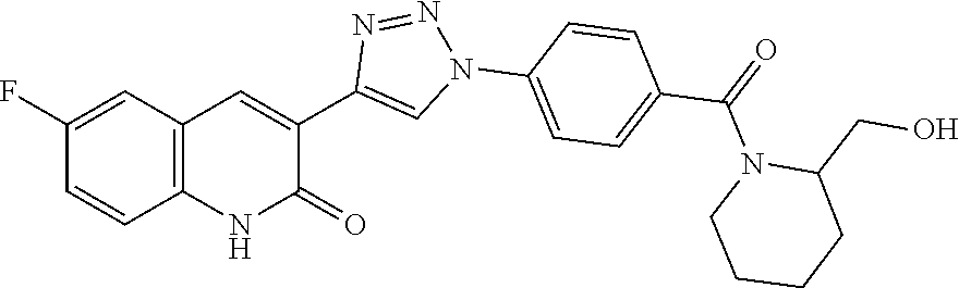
C12=C(C=C(F)C=C1)C=C(C1=CN(C3=CC=C(C(N4CCCCC4CO)=O)C=C3)N=N1)C(=O)N2
